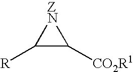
C1([R])C([CO2R1])[ZN]1
